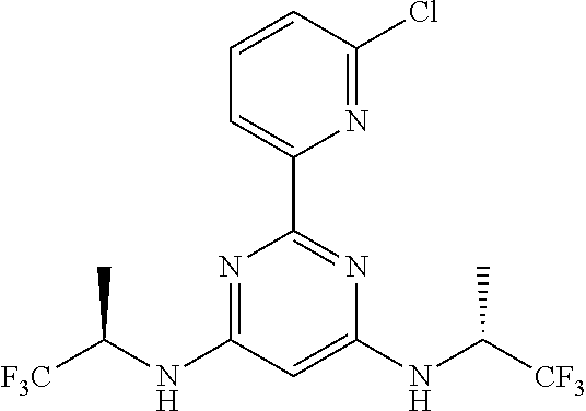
N1=C(NC([F3C])C)C=C(NC([CF3])C)N=C1C1=CC=CC(Cl)=N1
